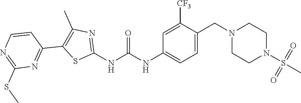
C1=C(CN2CCN(S(C)(=O)=O)CC2)C([CF3])=CC(NC(NC2=NC(C)=C(C3=NC(SC)=NC=C3)S2)=O)=C1
